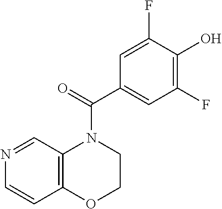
N1=CC2=C(C=C1)OCCN2C(C1=CC(F)=C(O)C(F)=C1)=O
